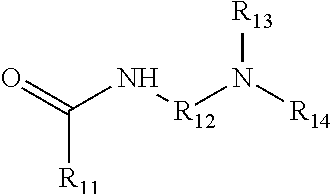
C(N[R12]N([R14])[R13])(=O)[R11]
